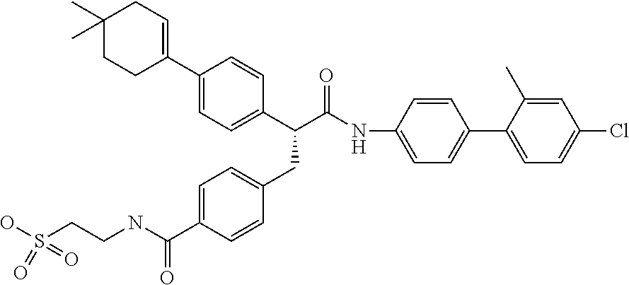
C1=C(C(NCCS(O)(=O)=O)=O)C=CC(CC(C(NC2=CC=C(C3=CC=C(Cl)C=C3C)C=C2)=O)C2=CC=C(C3=CCC(C)(C)CC3)C=C2)=C1
